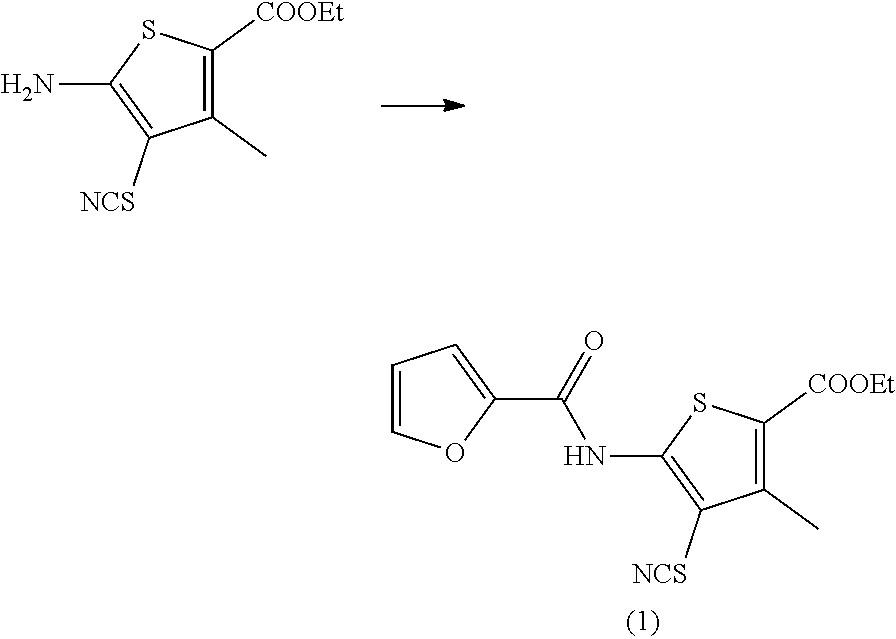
C1(C)=C([COOEt])SC(NC(C2=CC=CO2)=O)=C1[NCS].C1(C)=C([COOEt])SC(N)=C1[NCS]
